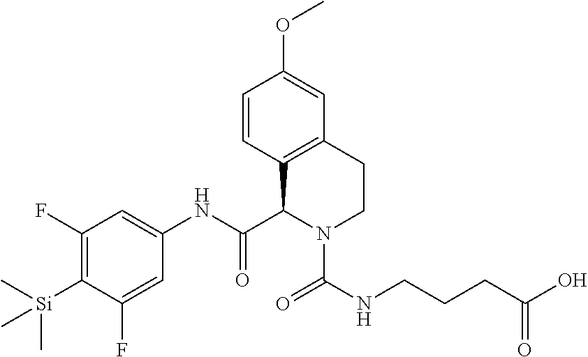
C1=CC2=C(C=C1OC)CCN(C(NCCCC(O)=O)=O)C2C(NC1=CC(F)=C([Si](C)(C)C)C(F)=C1)=O
